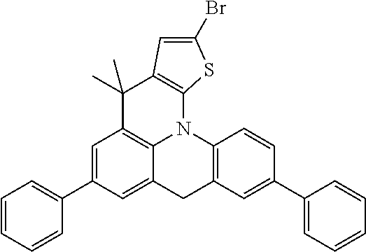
C1=C(C2=CC=CC=C2)C=C2C3=C1C(C)(C)C1=C(N3C3=C(C2)C=C(C2=CC=CC=C2)C=C3)SC(Br)=C1
